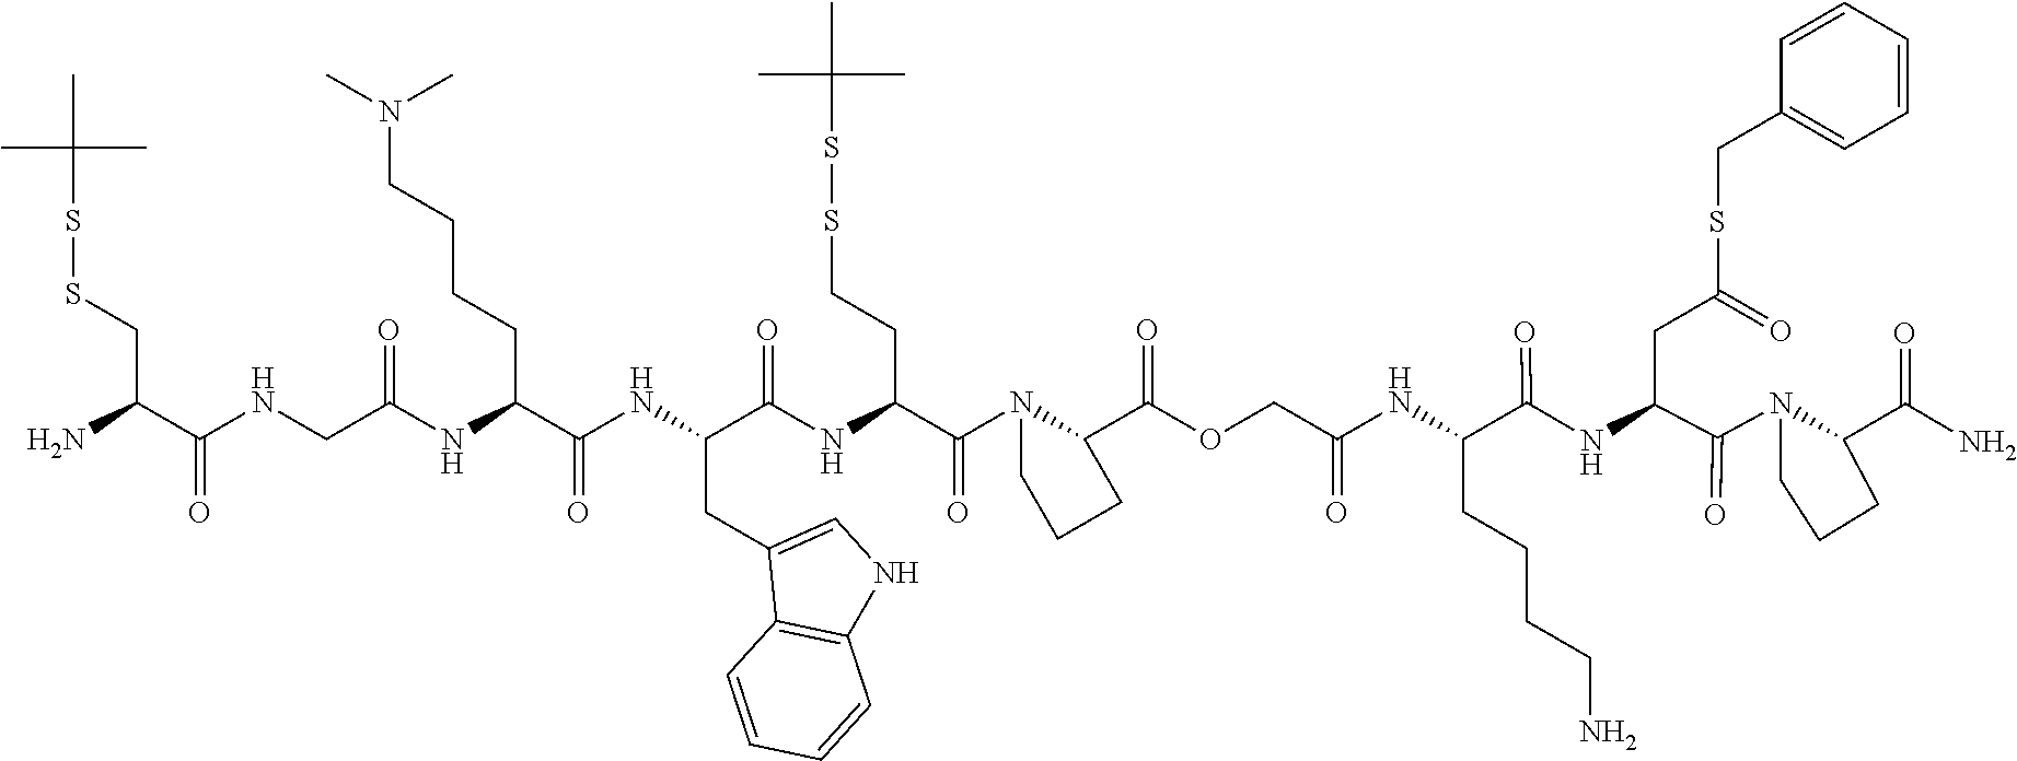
C1CN(C(C(CC(SCC2=CC=CC=C2)=O)NC(=O)C(NC(COC(C2N(C(=O)C(NC(C(NC(C(NC(CNC(C(N)CSSC(C)(C)C)=O)=O)CCCCN(C)C)=O)CC3=CNC4=C3C=CC=C4)=O)CCSSC(C)(C)C)CCC2)=O)=O)CCCCN)=O)C(C(=O)N)C1
